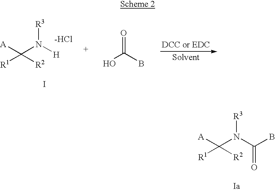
[R1]C([R2])([A])N(C(B)=O)[R3].OC(B)=O.I.[R1]C([R2])([A])N([H])[R3].[Cl-].[Solvent]
